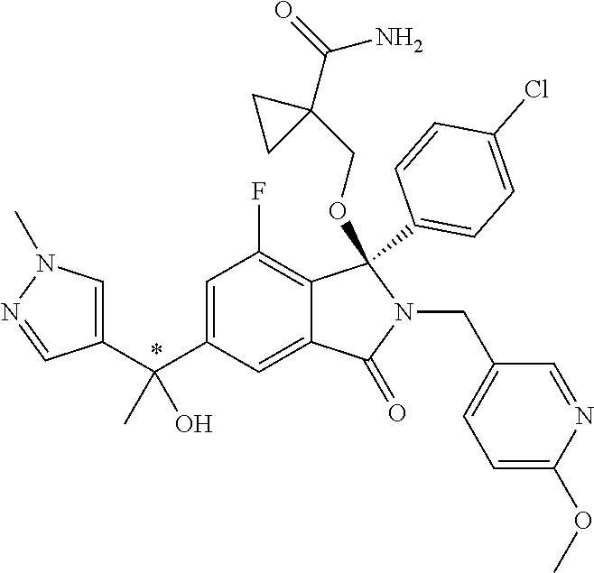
C1=C(C(C2=CN(C)N=C2)(C)O)C=C2C(=C1F)C(C1=CC=C(Cl)C=C1)(OCC1(C(N)=O)CC1)N(CC1=CC=C(OC)N=C1)C2=O
